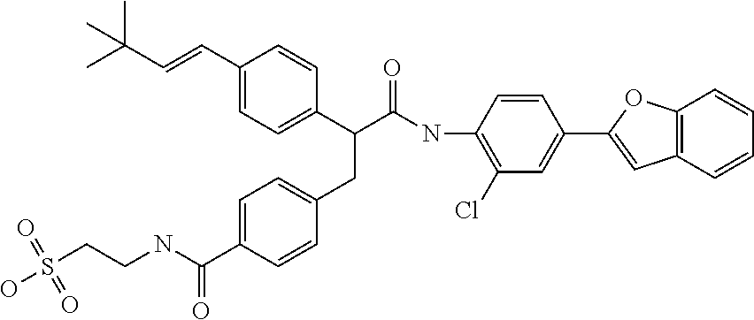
C1(C=CC(C)(C)C)=CC=C(C(C(NC2=C(Cl)C=C(C3=CC4=C(O3)C=CC=C4)C=C2)=O)CC2=CC=C(C(NCCS(O)(=O)=O)=O)C=C2)C=C1
